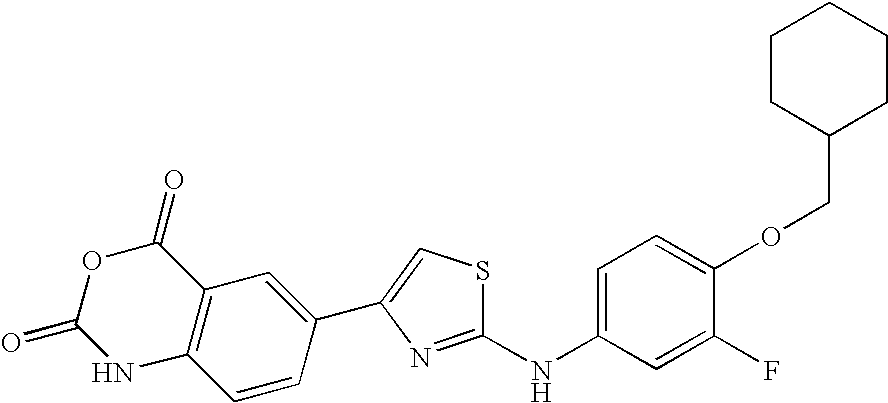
O(C1=CC=C(NC2=NC(C3=CC4=C(C=C3)NC(=O)OC4=O)=CS2)C=C1F)CC1CCCCC1
